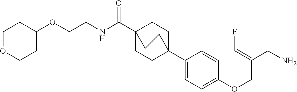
C1(C23CCC(C(NCCOC4CCOCC4)=O)(CC2)CC3)=CC=C(OCC(CN)=CF)C=C1
